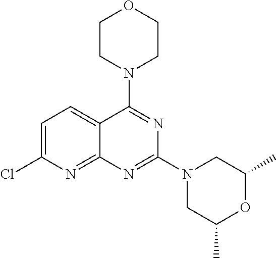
C1CN(C2=NC(N3CC(C)OC(C)C3)=NC3=NC(Cl)=CC=C23)CCO1
